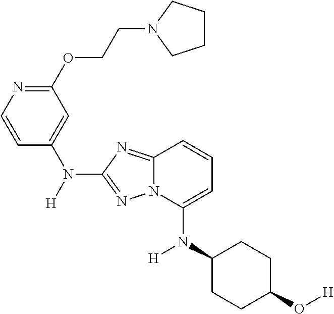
[H]N(C1=CC(OCCN2CCCC2)=NC=C1)C1=NN2C(=N1)C=CC=C2N(C1CCC(O[H])CC1)[H]
